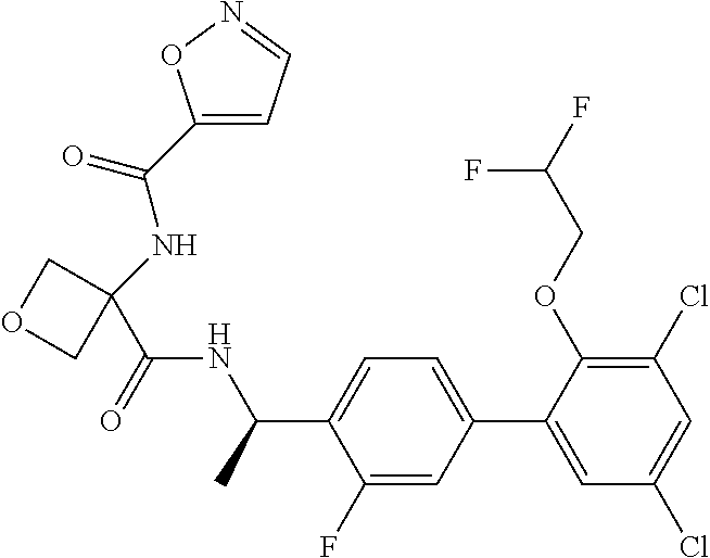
C(NC1(C(NC(C2=CC=C(C3=CC(Cl)=CC(Cl)=C3OCC(F)F)C=C2F)C)=O)COC1)(=O)C1=CC=NO1
